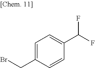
C1=C(CBr)C=CC(C(F)F)=C1
